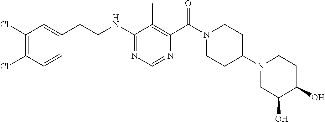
C1(Cl)=C(Cl)C=C(CCNC2=NC=NC(C(N3CCC(N4CC(O)C(O)CC4)CC3)=O)=C2C)C=C1
